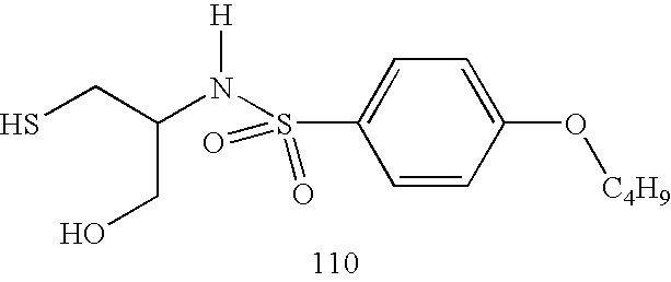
SCC(N(S(C1=CC=C(O[C4H9])C=C1)(=O)=O)[H])CO
